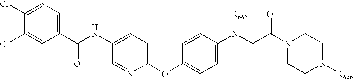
C1(C(NC2=CC=C(OC3=CC=C(N(CC(N4CCN([R666])CC4)=O)[R665])C=C3)N=C2)=O)=CC=C(Cl)C(Cl)=C1
